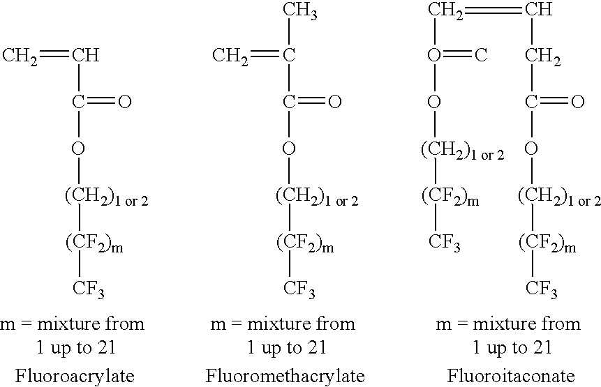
C(C(=O)O[(CH2)1 or 2][(CF2)m][CF3])=C.C(C(=O)O[(CH2)1 or 2][(CF2)m][CF3])(=C)C.C(O(=C)O[(CH2)1 or 2][(CF2)m][CF3])=CCC(=O)O[(CH2)1 or 2][(CF2)m][CF3]
